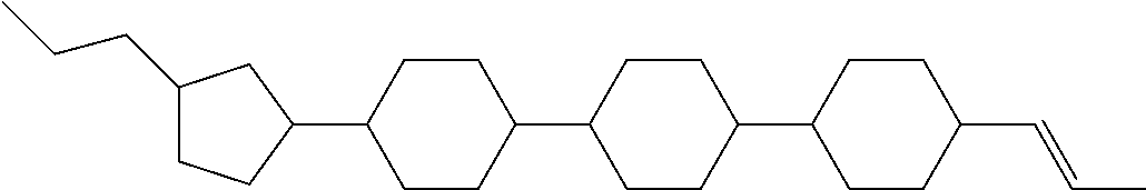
C1(CCC)CCC(C2CCC(C3CCC(C4CCC(C=CC)CC4)CC3)CC2)C1
